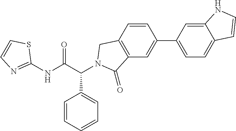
C1(NC(C(C2=CC=CC=C2)N2CC3=C(C=C(C4=CC=C5C(=C4)NC=C5)C=C3)C2=O)=O)=NC=CS1
